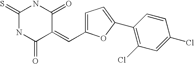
C1(=S)NC(=O)C(=CC2=CC=C(C3=C(Cl)C=C(Cl)C=C3)O2)C(=O)N1
